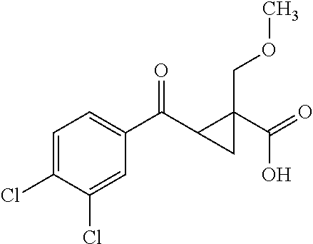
C1=C(Cl)C(Cl)=CC(C(C2C(C(O)=O)(COC)C2)=O)=C1
